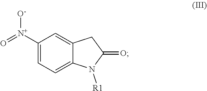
[N+](=O)(C1=CC=C2C(=C1)CC(=O)N2[R1])[O-]
